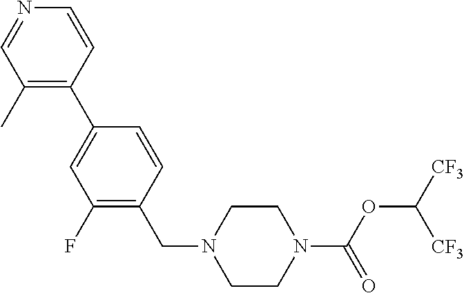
C1(C)=C(C2=CC(F)=C(CN3CCN(C(OC([CF3])[CF3])=O)CC3)C=C2)C=CN=C1
